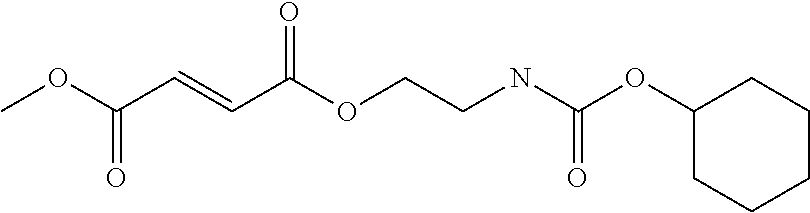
COC(C=CC(OCCNC(OC1CCCCC1)=O)=O)=O
